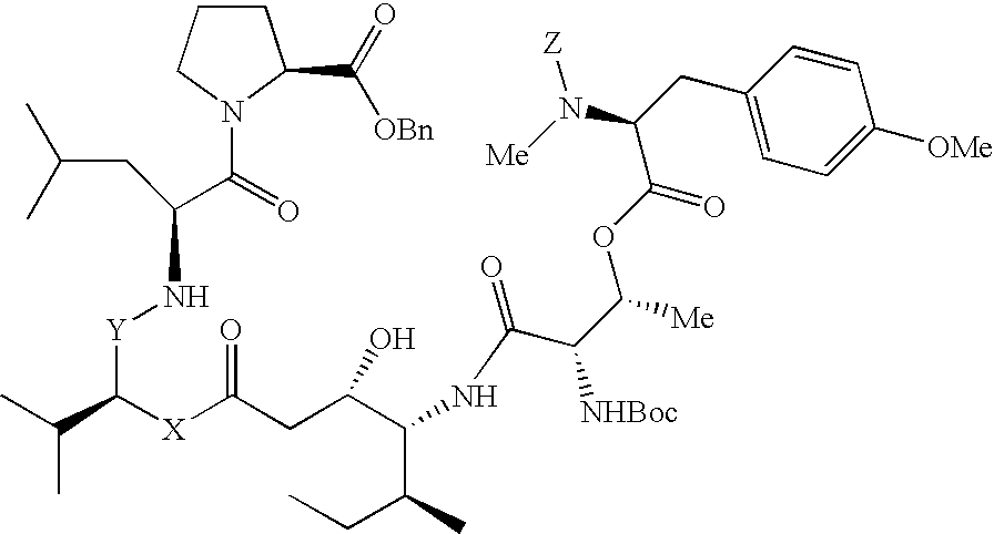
C1CCN(C(C(CC(C)C)N[Y]C(C(C)C)[X]C(CC(C(C(C)CC)NC(C(C([Me])OC(=O)C(CC2=CC=C([OMe])C=C2)N([Z])[Me])[NHBoc])=O)O)=O)=O)C1C(=O)[OBn]
